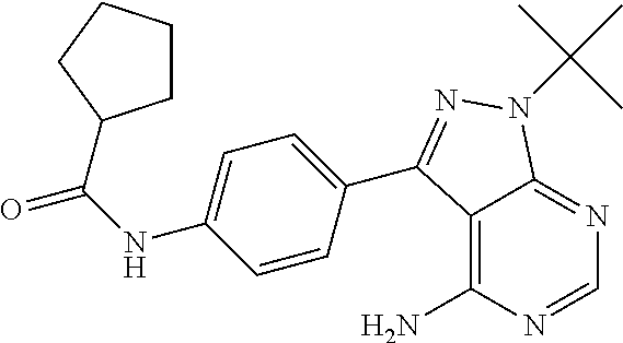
C12=C(N)N=CN=C1N(C(C)(C)C)N=C2C1=CC=C(NC(=O)C2CCCC2)C=C1
